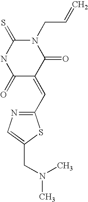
N1(CC=C)C(=S)NC(=O)C(=CC2=NC=C(CN(C)C)S2)C1=O
